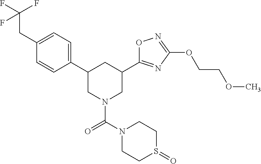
C1(C2=CC=C(CC(F)(F)F)C=C2)CN(C(=O)N2CCS(=O)CC2)CC(C2=NC(OCCOC)=NO2)C1
